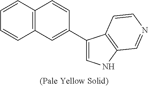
C1=CC2=C(C=C1)C=CC(C1=CNC3=C1C=CN=C3)=C2
